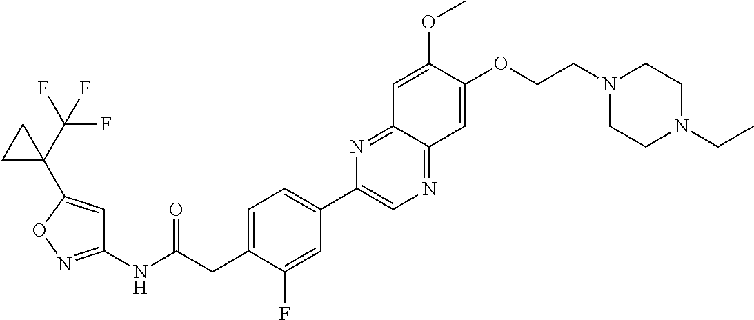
C1(NC(CC2=CC=C(C3=CN=C4C(=N3)C=C(OC)C(OCCN3CCN(CC)CC3)=C4)C=C2F)=O)=NOC(C2(C(F)(F)F)CC2)=C1
